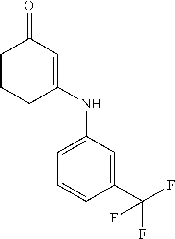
C1=CC(C(F)(F)F)=CC(NC2=CC(=O)CCC2)=C1
